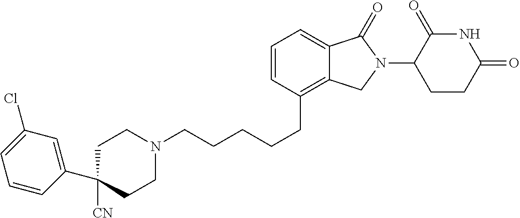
C1N(CCCCCC2=C3C(=CC=C2)C(=O)N(C2C(=O)NC(=O)CC2)C3)CCC([CN])(C2=CC(Cl)=CC=C2)C1
